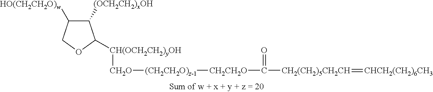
C1([(OCH2CH2)xOH])C([HO(CH2CH2O)w])COC1[CH(OCH2CH2)yOH][CH2O][(CH2CH2O)z-1][CH2CH2O]C([CH2(CH2)5CH2CH]=[CHCH2(CH2)6CH3])=O
